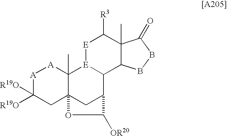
[A]1C([R19O])([R19O])CC23C(C)([A]1)[E]1C(C(C2)C([OR20])O3)C2C(C)(C([R3])[E]1)C(=O)BB2
